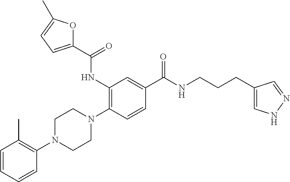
C1=CC=CC(N2CCN(C3=C(NC(C4=CC=C(C)O4)=O)C=C(C(NCCCC4=CNN=C4)=O)C=C3)CC2)=C1C
